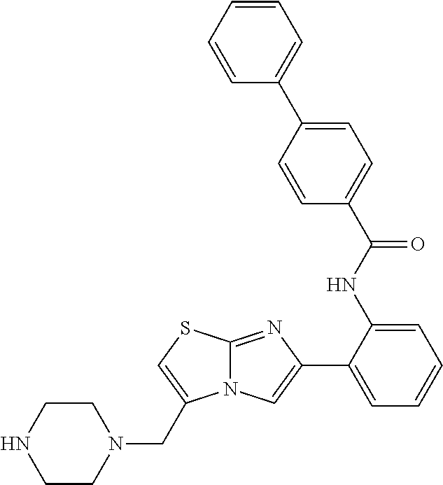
C1(NC(=O)C2=CC=C(C3=CC=CC=C3)C=C2)=CC=CC=C1C1=CN2C(=N1)SC=C2CN1CCNCC1
